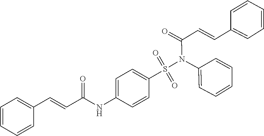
C1=CC=CC(C=CC(NC2=CC=C(S(=O)(=O)N(C3=CC=CC=C3)C(C=CC3=CC=CC=C3)=O)C=C2)=O)=C1
